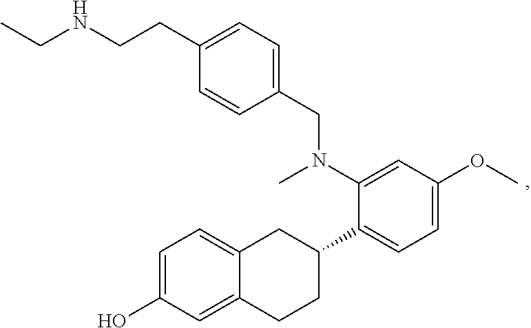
C1(C2CC3=CC=C(O)C=C3CC2)=CC=C(OC)C=C1N(C)CC1=CC=C(CC[HN]CC)C=C1
